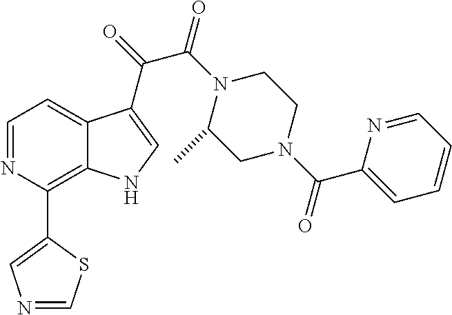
C1=NC(C2=CN=CS2)=C2C(=C1)C(C(=O)C(N1C(C)CN(C(C3=CC=CC=N3)=O)CC1)=O)=CN2
